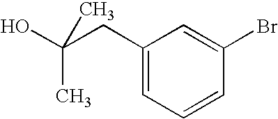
C1(CC(O)(C)C)=CC=CC(Br)=C1
